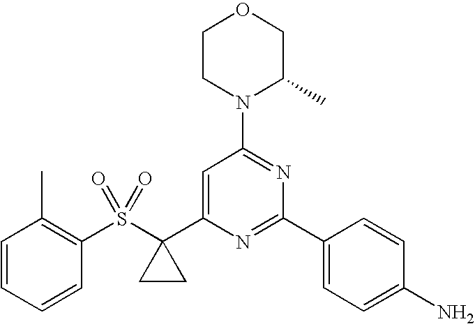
C1(S(C2(C3=CC(N4C(C)COCC4)=NC(C4=CC=C(N)C=C4)=N3)CC2)(=O)=O)=C(C)C=CC=C1
